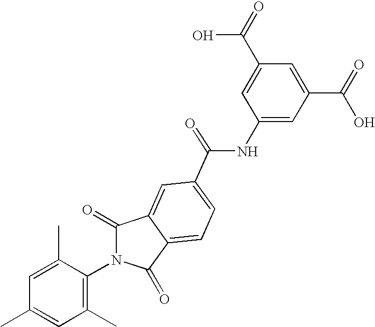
C1=C(C)C(N2C(=O)C3=CC(C(NC4=CC(C(=O)O)=CC(C(=O)O)=C4)=O)=CC=C3C2=O)=C(C)C=C1C
